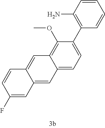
C1=CC(N)=C(C2=CC=C3C(=C2OC)C=C2C(=C3)C=C(F)C=C2)C=C1
